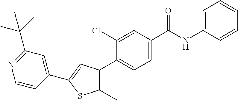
N(C(C1=CC=C(C2=C(C)SC(C3=CC(C(C)(C)C)=NC=C3)=C2)C(Cl)=C1)=O)C1=CC=CC=C1
